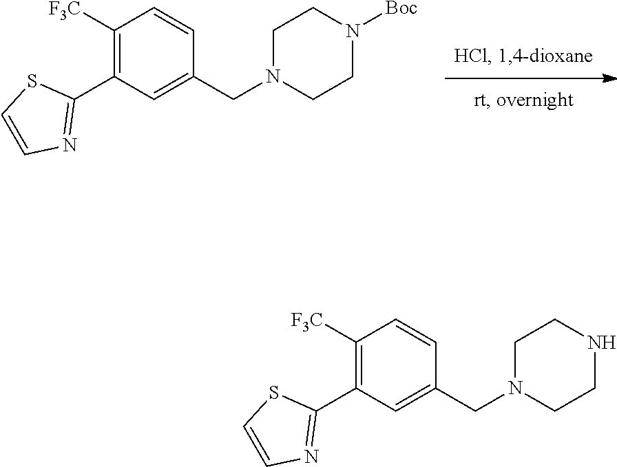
C1([F3C])=C(C2=NC=CS2)C=C(CN2CCN([Boc])CC2)C=C1.C1([F3C])=C(C2=NC=CS2)C=C(CN2CCNCC2)C=C1
